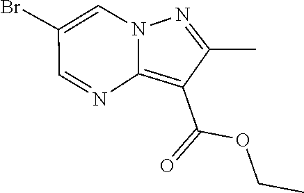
CCOC(=O)C1=C2N=CC(Br)=CN2N=C1C
